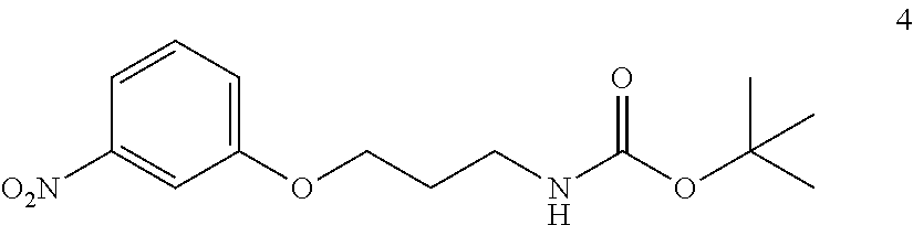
C1=CC=C(OCCCNC(OC(C)(C)C)=O)C=C1[O2N]
